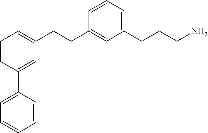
C1=CC=C(CCCN)C=C1CCC1=CC=CC(C2=CC=CC=C2)=C1
